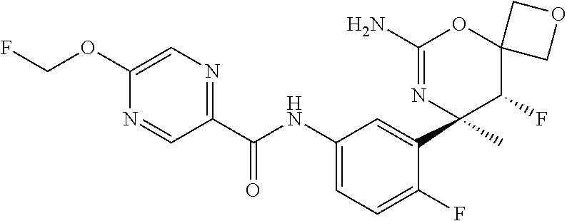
C1(C(NC2=CC=C(F)C(C3(C)N=C(N)OC4(C3F)COC4)=C2)=O)=NC=C(OCF)N=C1
